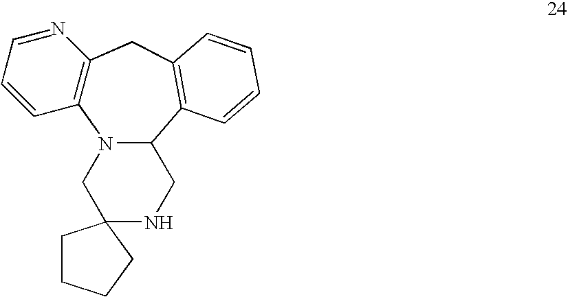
C12=C(CC3=C(C4N1CC1(NC4)CCCC1)C=CC=C3)N=CC=C2
